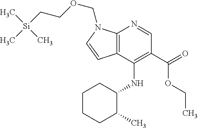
[Si](CCOCN1C2=C(C=C1)C(NC1CCCCC1C)=C(C(OCC)=O)C=N2)(C)(C)C
